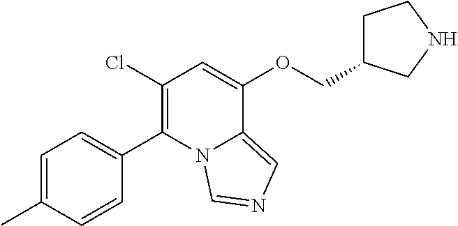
ClC1=C(C2=CC=C(C)C=C2)N2C(=CN=C2)C(OCC2CCNC2)=C1
